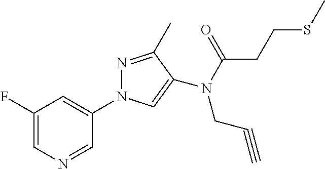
C1(F)=CN=CC(N2N=C(C)C(N(CC#C)C(=O)CCSC)=C2)=C1
